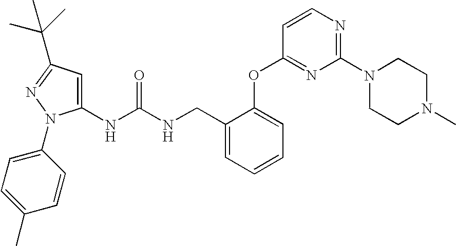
C1(NC(NCC2=CC=CC=C2OC2=NC(N3CCN(C)CC3)=NC=C2)=O)=CC(C(C)(C)C)=NN1C1=CC=C(C)C=C1
